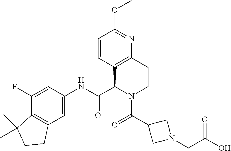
O(C)C1=NC2=C(C=C1)C(C(=O)NC1=CC3=C(C(F)=C1)C(C)(C)CC3)N(C(=O)C1CN(CC(O)=O)C1)CC2
